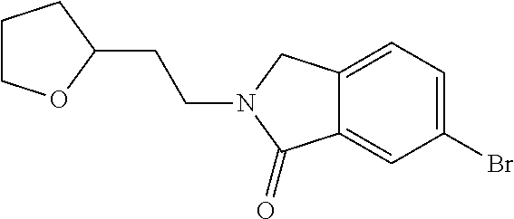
C12=CC(Br)=CC=C1CN(CCC1CCCO1)C2=O
